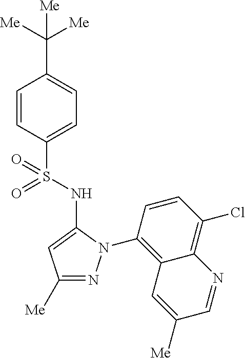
C1(C([Me])([Me])[Me])=CC=C(S(=O)(=O)NC2=CC([Me])=NN2C2=C3C(=C(Cl)C=C2)N=CC([Me])=C3)C=C1
